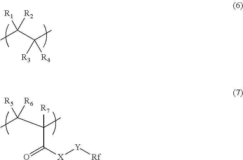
CC(C(C)([R3])[R4])([R1])[R2].CC(C(C)(C([X][Y][Rf])=O)[R7])([R5])[R6]
